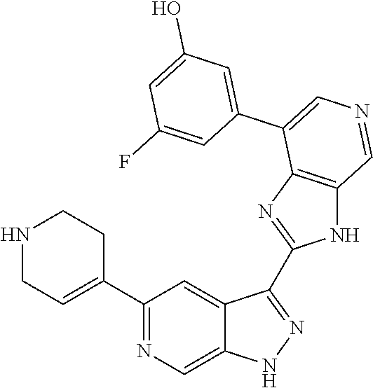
C1(C2=CCNCC2)=NC=C2C(=C1)C(C1=NC3=C(N1)C=NC=C3C1=CC(O)=CC(F)=C1)=NN2
